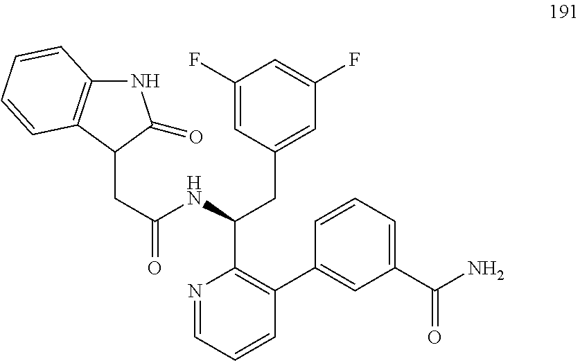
C1(F)=CC(CC(C2=C(C3=CC(C(N)=O)=CC=C3)C=CC=N2)NC(CC2C(=O)NC3=C2C=CC=C3)=O)=CC(F)=C1
